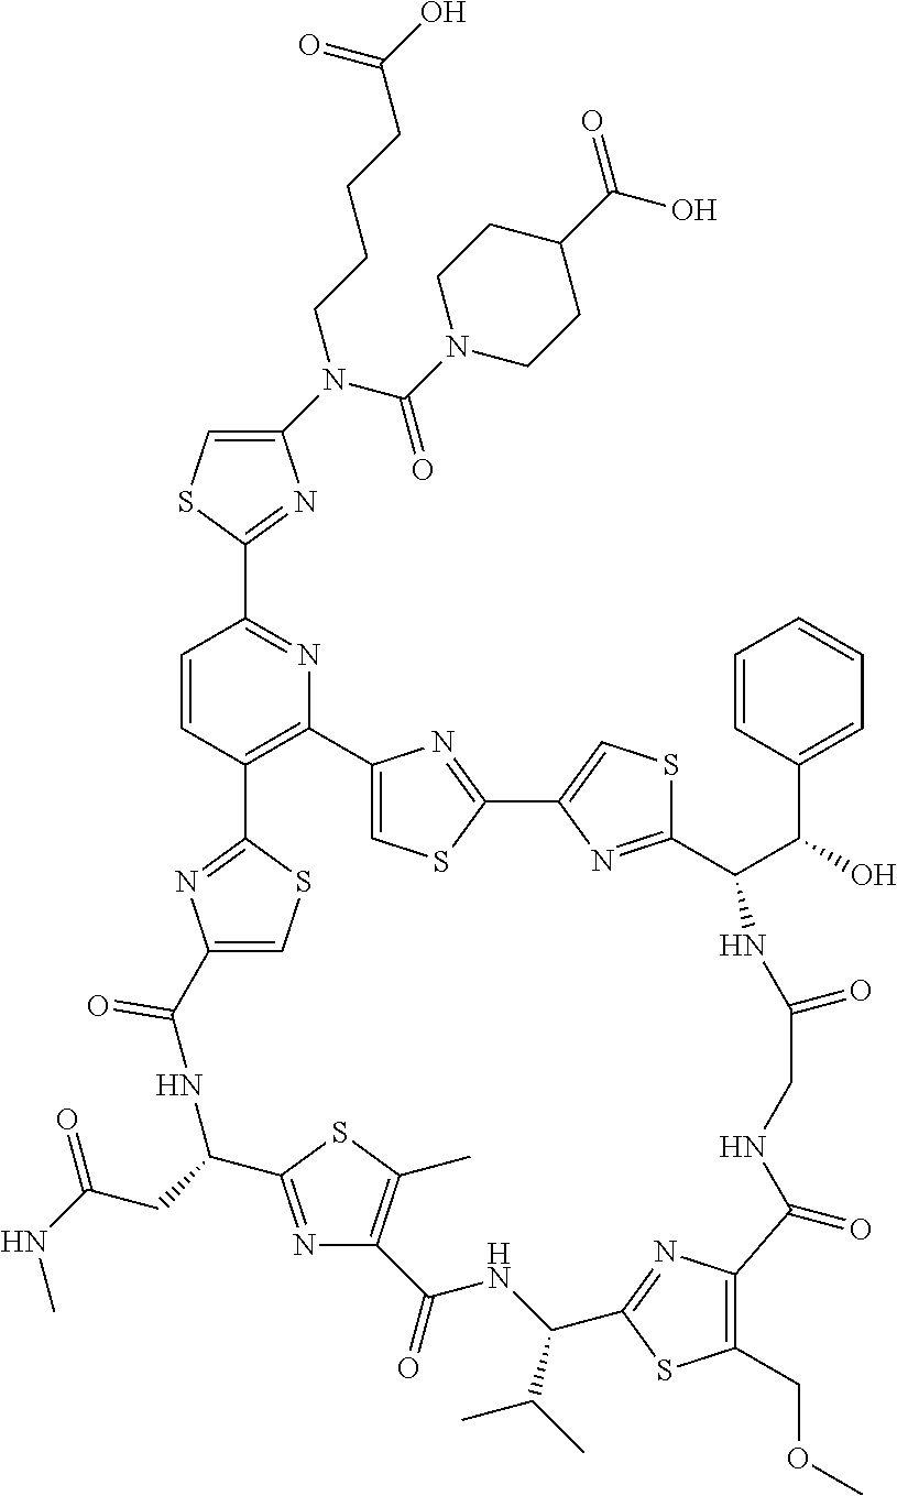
C1(N(C(N2CCC(C(O)=O)CC2)=O)CCCCC(=O)O)=CSC(C2=NC3=C(C=C2)C2=NC(=CS2)C(=O)NC(CC(=O)NC)C2=NC(=C(C)S2)C(=O)NC(C(C)C)C2=NC(=C(COC)S2)C(=O)NCC(=O)NC(C(C2=CC=CC=C2)O)C2=NC(=CS2)C2=NC3=CS2)=N1
